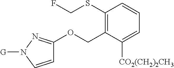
C1=CN([G])N=C1OCC1=C(SCF)C=CC=C1[CO2(CH2)2CH3]
